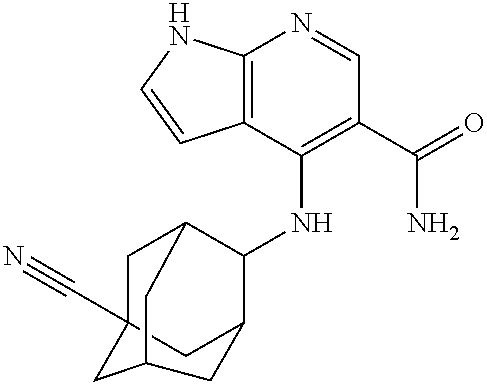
C12=C(C(NC3C4CC5(C#N)CC3CC(C5)C4)=C(C(=O)N)C=N1)C=CN2
